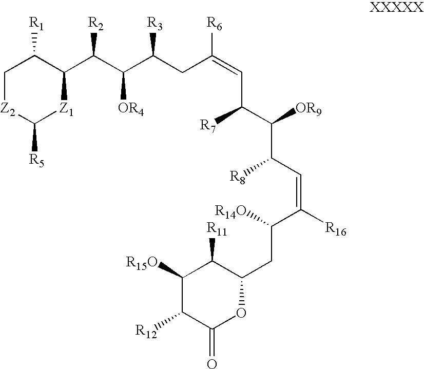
C1[Z2]C([R5])[Z1]C(C(C(C(CC(=CC(C([OR9])C(C=C([R16])C(CC2C([R11])C([R15O])C([R12])C(=O)O2)[R14O])[R8])[R7])[R6])[R3])[OR4])[R2])C1[R1]
